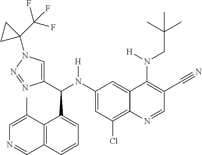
C1(N(C(C2=CN(C3(C(F)(F)F)CC3)N=N2)C2=CC=CC3=C2C(C)=CN=C3)[H])=CC(Cl)=C2C(=C1)C(N(CC(C)(C)C)[H])=C(C#N)C=N2
